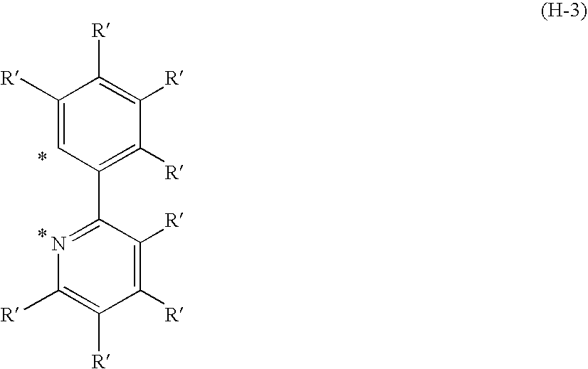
C1([R])=CC(C2=NC([R])=C([R])C([R])=C2[R])=C([R])C([R])=C1[R]
